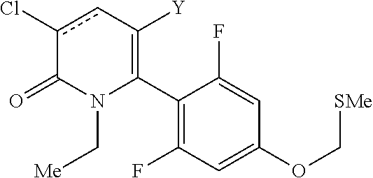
C1(C2=C([Y])cc(Cl)C(=O)N2C[Me])=C(F)C=C(OC[SMe])C=C1F
